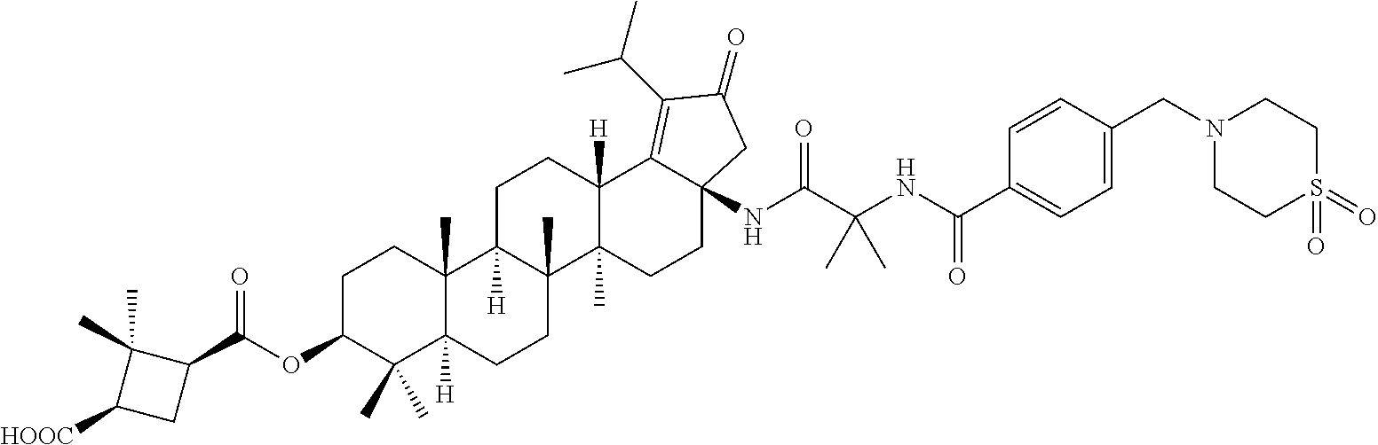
C1C2([H])C(C)(C3(C)C([H])(C1)C1=C(C(C)C)C(=O)CC1(NC(C(NC(C1=CC=C(CN4CCS(=O)(=O)CC4)C=C1)=O)(C)C)=O)CC3)CCC1([H])C2(C)CCC(OC(C2C(C)(C)C([HOOC])C2)=O)C1(C)C
